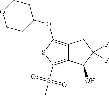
C12=C(OC3CCOCC3)SC(S(C)(=O)=O)=C1C(O)C(F)(F)C2
